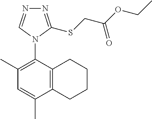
C12=C(C(N3C=NN=C3SCC(OCC)=O)=C(C)C=C1C)CCCC2
